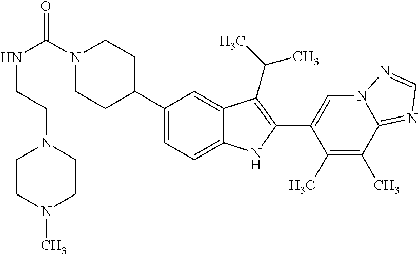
C(=O)(N1CCC(C2=CC=C3C(=C2)C(C(C)C)=C(C2=CN4C(=NC=N4)C(C)=C2C)N3)CC1)NCCN1CCN(C)CC1
